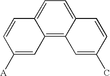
C12=C3C(=CC=C1C=CC([A])=C2)C=CC(C)=C3
